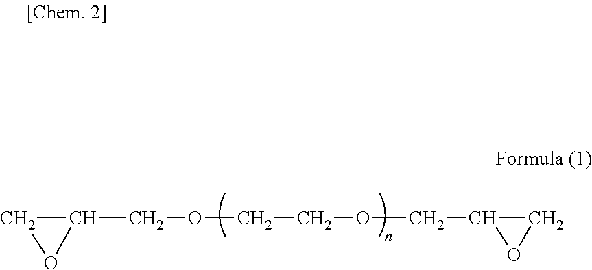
C1C(COCCOCC2CO2)O1
